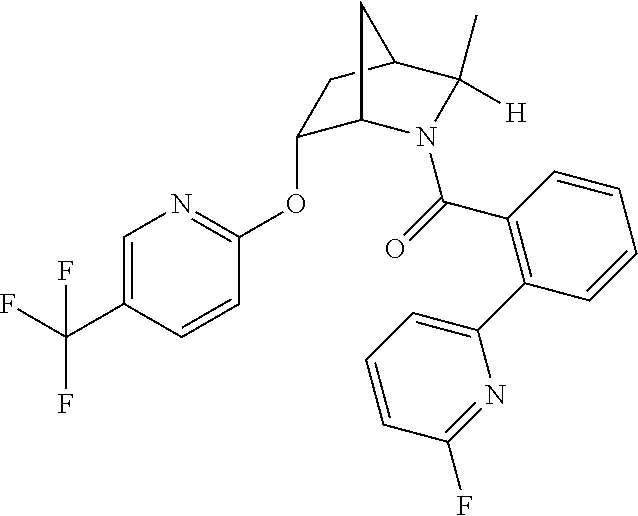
C1=C(C(F)(F)F)C=CC(OC2C3N(C(=O)C4=C(C5=CC=CC(F)=N5)C=CC=C4)C(C)([H])C(C2)C3)=N1
